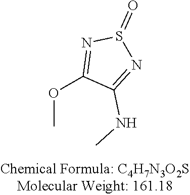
COC1=NS(=O)N=C1NC
